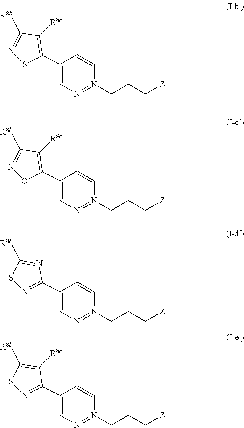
C1(C2=CN=[N+](CCC[Z])C=C2)=C([R8c])C([R8b])=NS1.C1(C2=CN=[N+](CCC[Z])C=C2)=C([R8c])C([R8b])=NO1.C1(C2=CN=[N+](CCC[Z])C=C2)=NSC([R8b])=N1.C1(C2=CN=[N+](CCC[Z])C=C2)=NSC([R8b])=C1[R8c]
